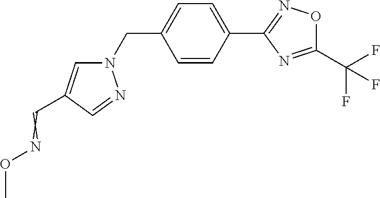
C1=CC(C2=NOC(C(F)(F)F)=N2)=CC=C1CN1C=C(C=NOC)C=N1
